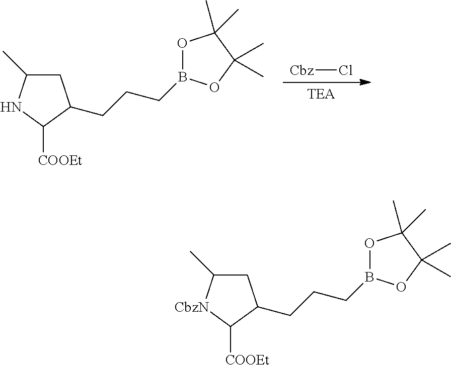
[TEA].[Cbz]Cl.C1C(C)NC([COOEt])C1CCCB1OC(C)(C)C(C)(C)O1.C1C(C)[CbzN]C([COOEt])C1CCCB1OC(C)(C)C(C)(C)O1
